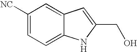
C1([NC])=CC=C2C(=C1)C=C(CO)N2
